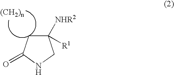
C1([NHR2])([R1])CC(=O)NC1
